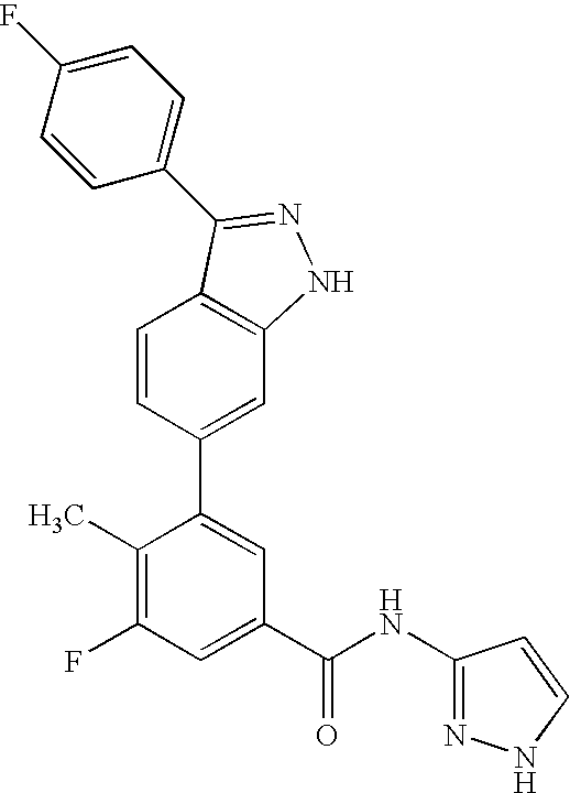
C1=CC(C2=CC(C(NC3=NNC=C3)=O)=CC(F)=C2C)=CC2=C1C(C1=CC=C(F)C=C1)=NN2
